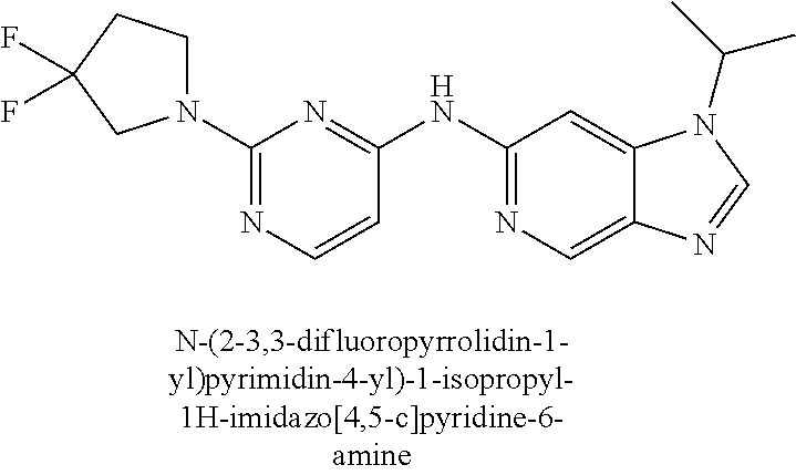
C1=CC(NC2=NC=C3C(=C2)N(C(C)C)C=N3)=NC(N2CCC(F)(F)C2)=N1
